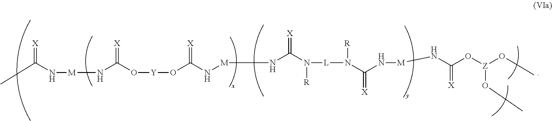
[M](NC(N([R])[L]N([R])C(N[M]NC(=[X])O[Z](OC)OC)=[X])=[X])NC(=[X])O[Y]OC(=[X])N[M]NC(=[X])C
